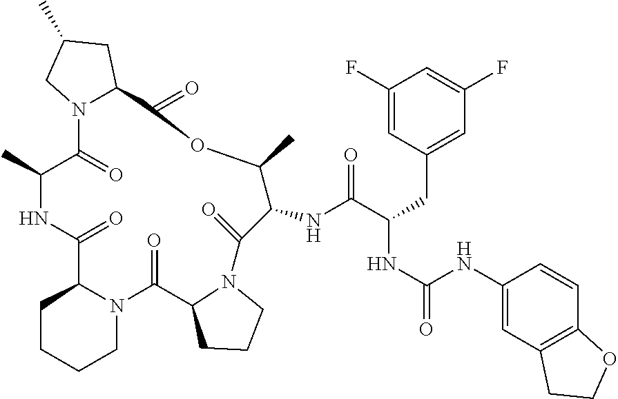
C1CCN2C1C(=O)N1C(C(=O)NC(C)C(=O)N3C(CC(C)C3)C(=O)OC(C)C(NC(C(CC3=CC(F)=CC(F)=C3)NC(=O)NC3=CC4=C(C=C3)OCC4)=O)C2=O)CCCC1
